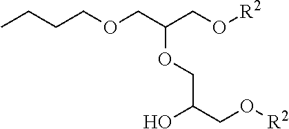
O(CC(CO[R2])OCC(CO[R2])O)CCCC
